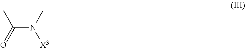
C(N(C)[X3])(=O)C
